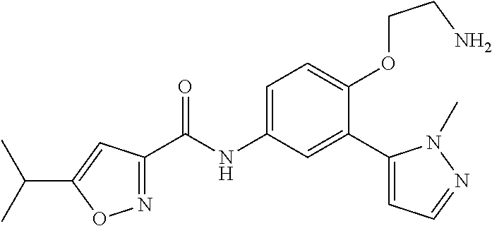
N1=C(C(=O)NC2=CC=C(OCCN)C(C3=CC=NN3C)=C2)C=C(C(C)C)O1
